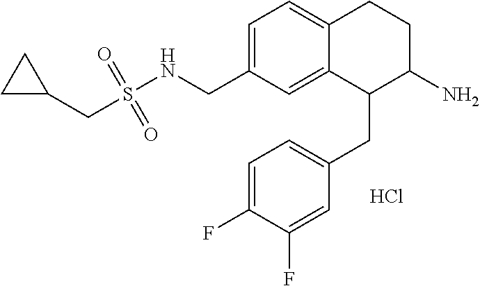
Cl.C1=C(CNS(=O)(=O)CC2CC2)C=C2C(=C1)CCC(N)C2CC1=CC=C(F)C(F)=C1
